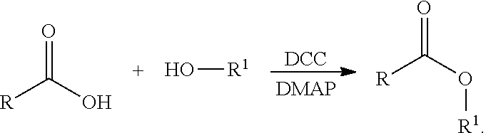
[R]C(O)=O.O[R1].[DCC].[R]C(O[R1])=O
